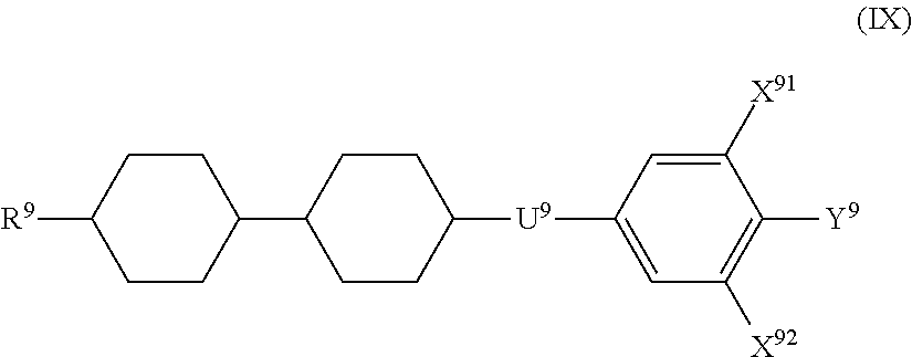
C1CC(C2CCC([U9]C3=CC([X92])=C([Y9])C([X91])=C3)CC2)CCC1[R9]
